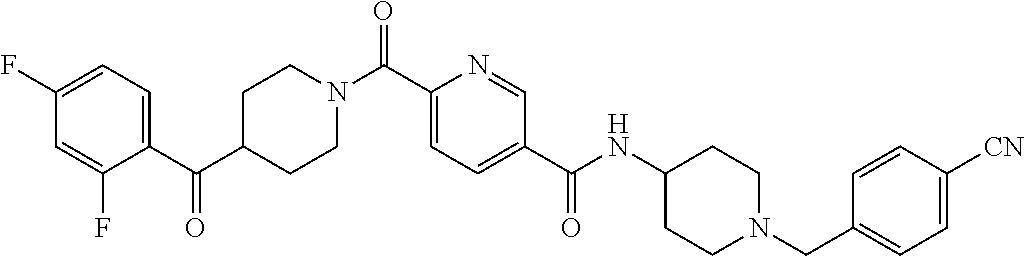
C1CN(C(C2=CC=C(C(=O)NC3CCN(CC4=CC=C([CN])C=C4)CC3)C=N2)=O)CCC1C(C1=CC=C(F)C=C1F)=O
